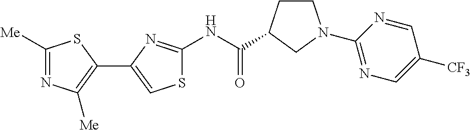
C1([Me])=NC([Me])=C(C2=CSC(NC(C3CCN(C4=NC=C([CF3])C=N4)C3)=O)=N2)S1
